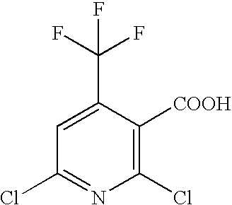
C1(Cl)=C([COOH])C(C(F)(F)F)=CC(Cl)=N1
